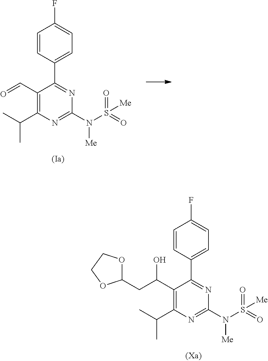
C1=CC(C2=NC(N(S(=O)(=O)[Me])[Me])=NC(C(C)C)=C2C(CC2OCCO2)O)=CC=C1F.C1=CC(C2=NC(N(S(=O)(=O)[Me])[Me])=NC(C(C)C)=C2C=O)=CC=C1F
